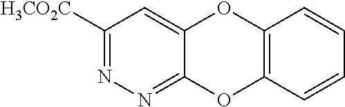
C1([H3CO2C])=NN=C2C(=C1)OC1=C(O2)C=CC=C1
